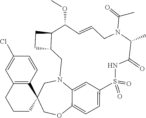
C1N2C3=CC(=CC=C3OCC13CCCC1=C3C=CC(Cl)=C1)S(=O)(=O)NC(=O)C(C)N(C(=O)C)CC=CC(OC)C1C(C2)CC1
